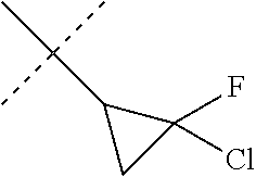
C(C)(C1CC1(F)Cl)(C)C
